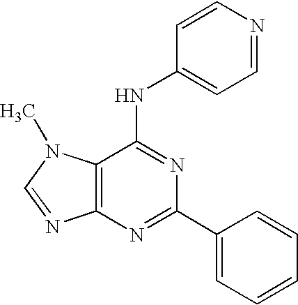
C12=C(N(C)C=N1)C(NC1=CC=NC=C1)=NC(C1=CC=CC=C1)=N2
